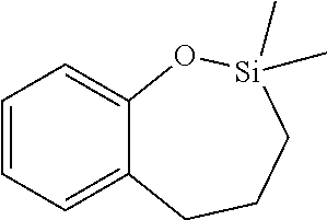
C1=CC=C2C(=C1)O[Si](C)(C)CCC2
